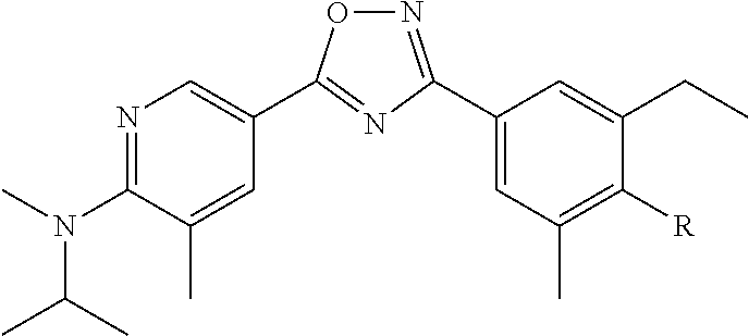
N1=C(C2=CC(C)=C([R])C(CC)=C2)N=C(C2=CN=C(N(C(C)C)C)C(C)=C2)O1
